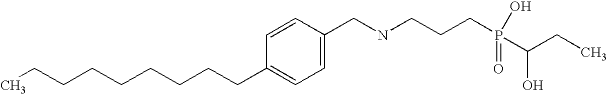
C(C1=CC=C(CNCCCP(O)(=O)C(O)CC)C=C1)CCCCCCCC
